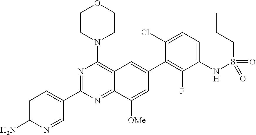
C12=NC(C3=CC=C(N)N=C3)=NC(N3CCOCC3)=C1C=C(C1=C(F)C(NS(CCC)(=O)=O)=CC=C1Cl)C=C2[OMe]
